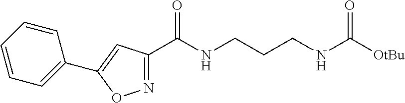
N1=C(C(NCCCNC([OtBu])=O)=O)C=C(C2=CC=CC=C2)O1
